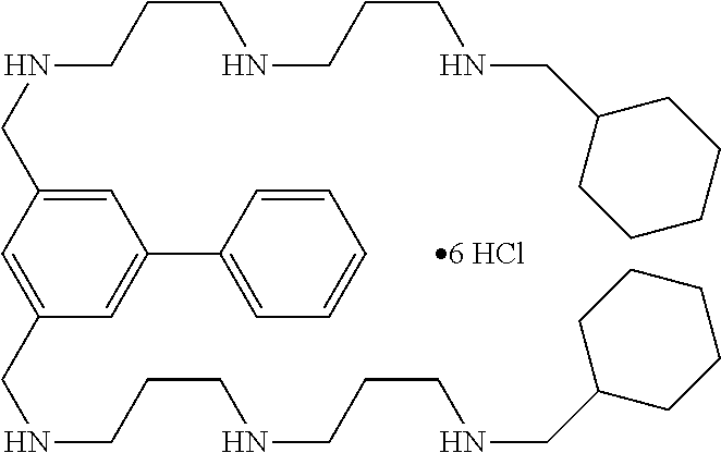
C1=C(CNCCCNCCCNCC2CCCCC2)C=C(CNCCCNCCCNCC2CCCCC2)C=C1C1=CC=CC=C1
